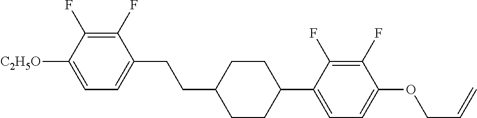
C1(F)=C(F)C([C2H5O])=CC=C1CCC1CCC(C2=CC=C(OCC=C)C(F)=C2F)CC1
